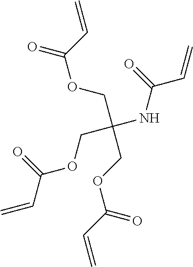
C(OCC(COC(=O)C=C)(NC(C=C)=O)COC(=O)C=C)(C=C)=O
